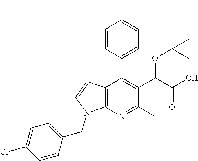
C12=C(N=C(C)C(C(C(O)=O)OC(C)(C)C)=C1C1=CC=C(C)C=C1)N(CC1=CC=C(Cl)C=C1)C=C2
